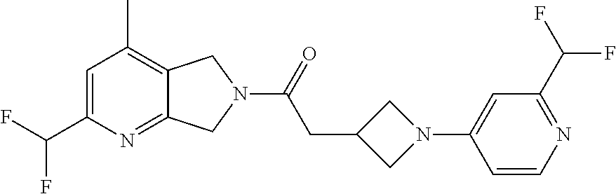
C1=C(C(F)F)N=C2C(=C1C)CN(C(=O)CC1CN(C3=CC(C(F)F)=NC=C3)C1)C2
